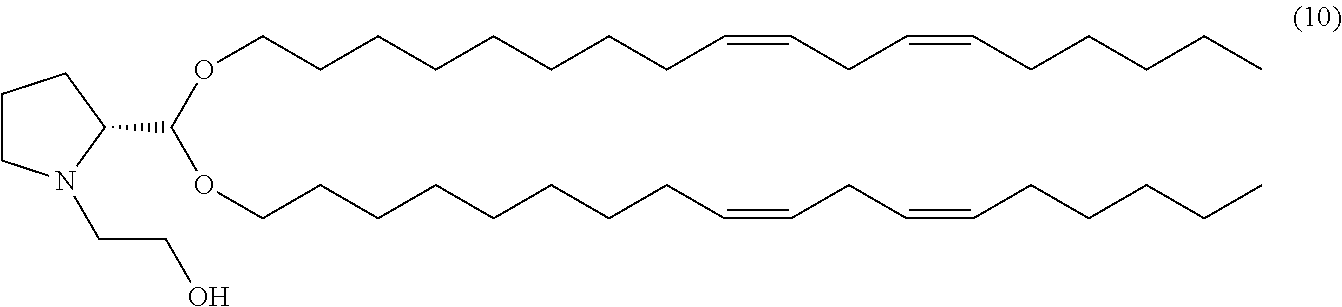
C1CN(CCO)C(C(OCCCCCCCCC=CCC=CCCCCC)OCCCCCCCCC=CCC=CCCCCC)C1
